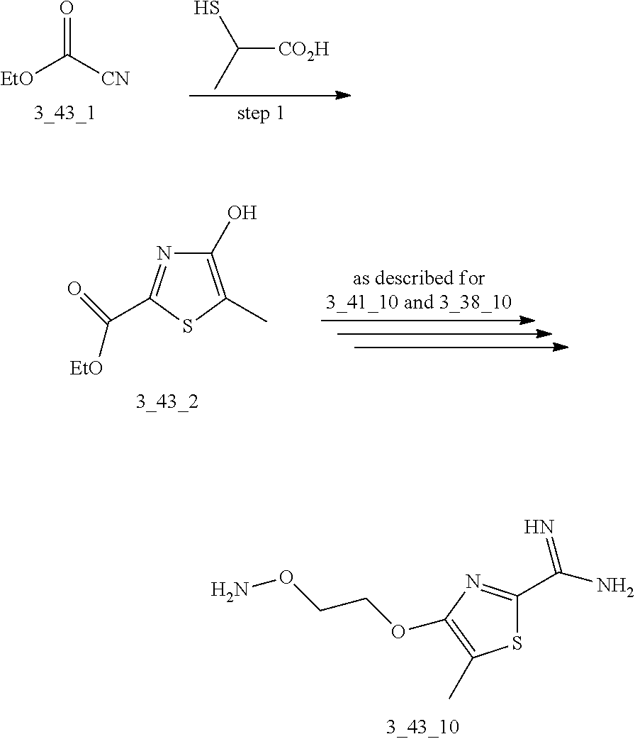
O=C([CN])[EtO].C([CO2H])(C)S.C1(O)=C(C)SC(C(=O)[EtO])=N1.S1C(C(=N)N)=NC(OCCON)=C1C
